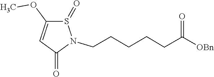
S1(=O)N(CCCCCC(=O)[OBn])C(=O)C=C1OC
